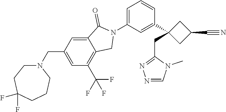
C1=NN=C(CC2(C3=CC(N4C(=O)C5=CC(CN6CCC(F)(F)CCC6)=CC(C(F)(F)F)=C5C4)=CC=C3)CC(C#N)C2)N1C
